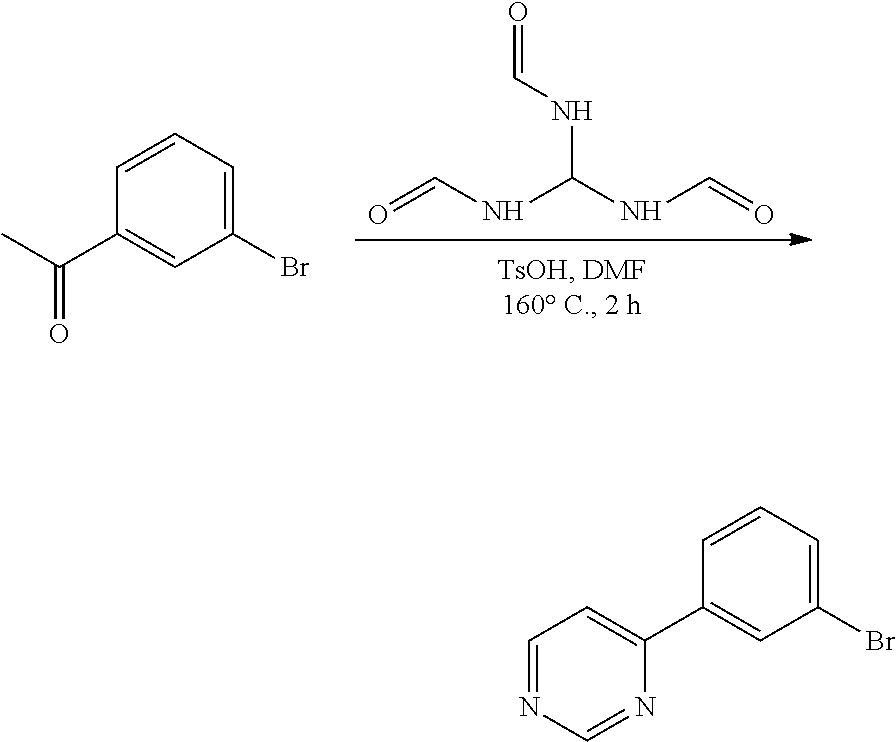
O=CNC(NC=O)NC=O.C1(C(=O)C)=CC(Br)=CC=C1.C1(C2=CC=NC=N2)=CC(Br)=CC=C1
